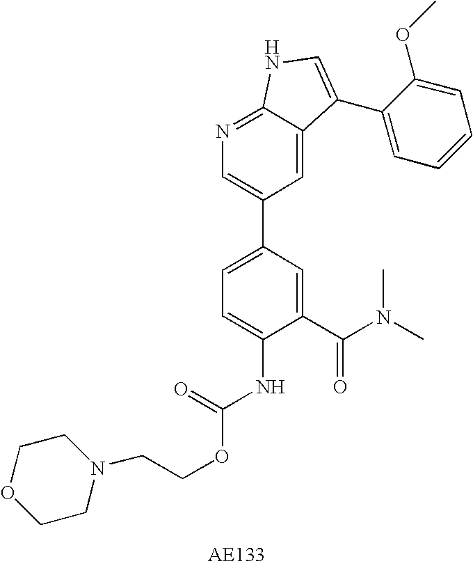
C1(C(N(C)C)=O)=CC(C2=CN=C3C(=C2)C(C2=CC=CC=C2OC)=CN3)=CC=C1NC(OCCN1CCOCC1)=O
